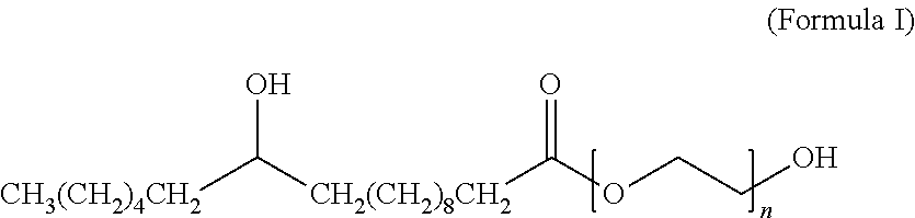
OC([CH2(CH2)8CH2]C(OCCO)=O)[CH3(CH2)4CH2]
